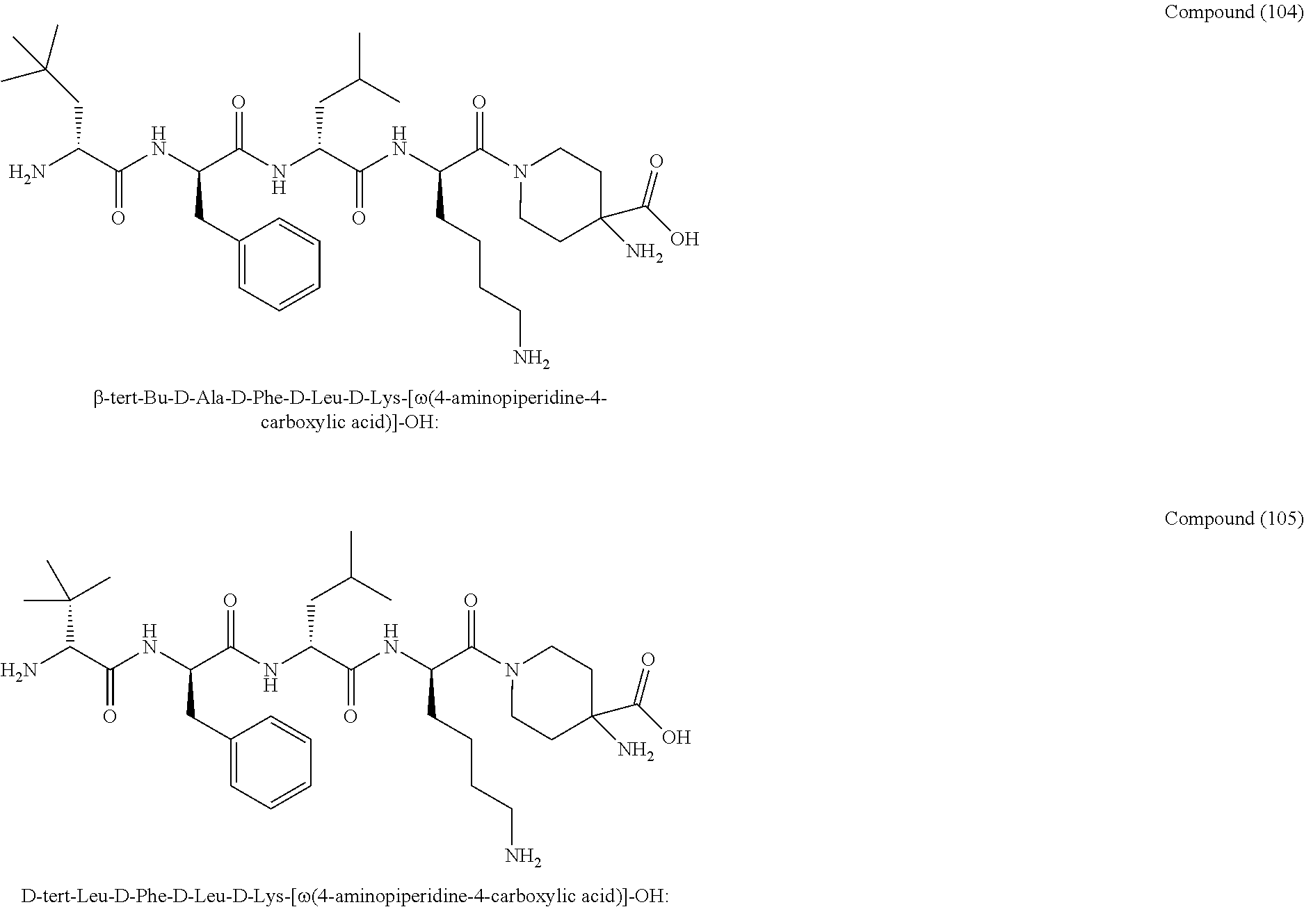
NC(C(NC(C(NC(C(NC(C(=O)N1CCC(N)(C(O)=O)CC1)CCCCN)=O)CC(C)C)=O)CC1=CC=CC=C1)=O)CC(C)(C)C.NC(C(NC(C(NC(C(NC(C(=O)N1CCC(N)(C(O)=O)CC1)CCCCN)=O)CC(C)C)=O)CC1=CC=CC=C1)=O)C(C)(C)C
